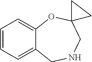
C1=CC=C2C(=C1)OC1(CNC2)CC1
